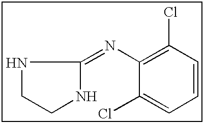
C1CNC(=NC2=C(Cl)C=CC=C2Cl)N1
